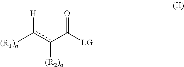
[(R1)n]c(c(C([LG])=O)[(R2)n])[H]
